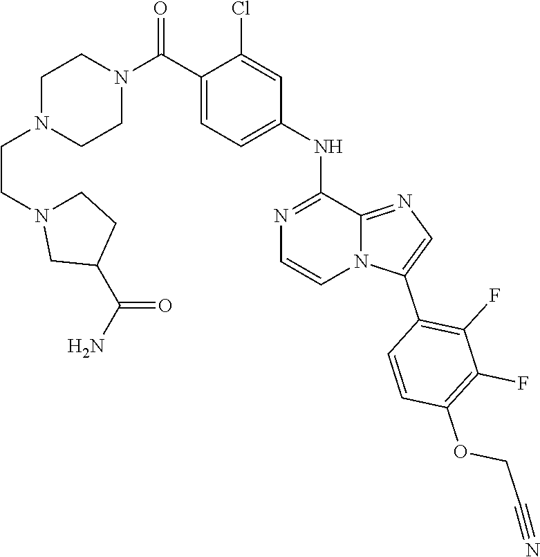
C1N(CCN2CCC(C(N)=O)C2)CCN(C(C2=CC=C(NC3=NC=CN4C3=NC=C4C3=C(F)C(F)=C(OCC#N)C=C3)C=C2Cl)=O)C1
